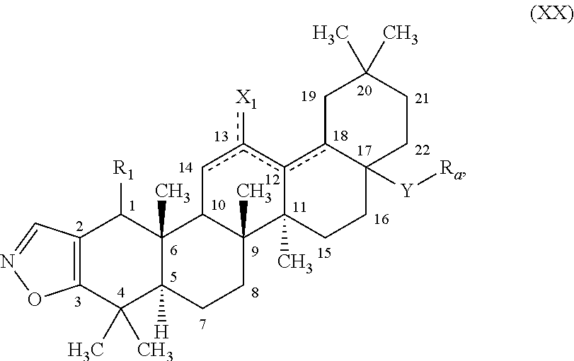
C12=C(C(C)(C)C3([H])C(C)(C1[R1])C1C(C)(CC3)C3(C)c(c([X1])c1)c1C([Y][Ra])(CC3)CCC(C)(C)C1)ON=C2
